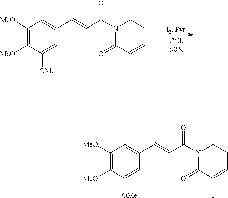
C1([MeO])=C([MeO])C([OMe])=CC(C=CC(N2C(=O)C=CCC2)=O)=C1.C1([MeO])=C([MeO])C([OMe])=CC(C=CC(N2C(=O)C(I)=CCC2)=O)=C1
